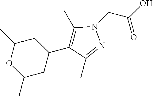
C1C(C)OC(C)CC1C1=C(C)N(CC(O)=O)N=C1C
